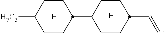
C1CC(C2CCC(C=C)CC2)CCC1[H7C3].[H].[H]
